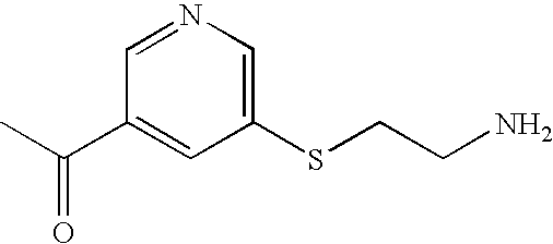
C1(C(C)=O)=CC(SCCN)=CN=C1
